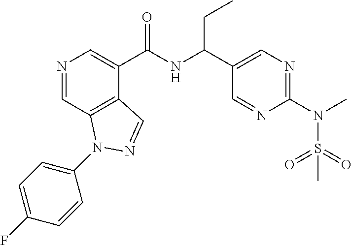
N1=CC2=C(C(C(NC(C3=CN=C(N(C)S(=O)(=O)C)N=C3)CC)=O)=C1)C=NN2C1=CC=C(F)C=C1
